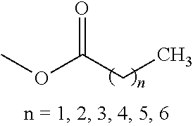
O(C(CC)=O)C
